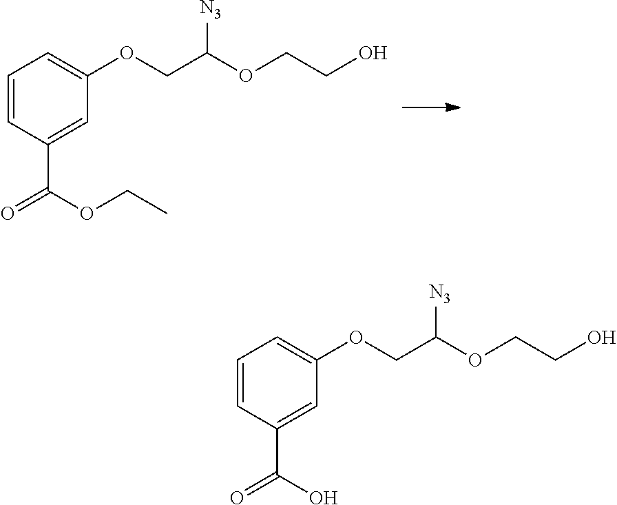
C1=CC(C(OCC)=O)=CC(OCC(OCCO)[N3])=C1.C1=CC(C(O)=O)=CC(OCC(OCCO)[N3])=C1
